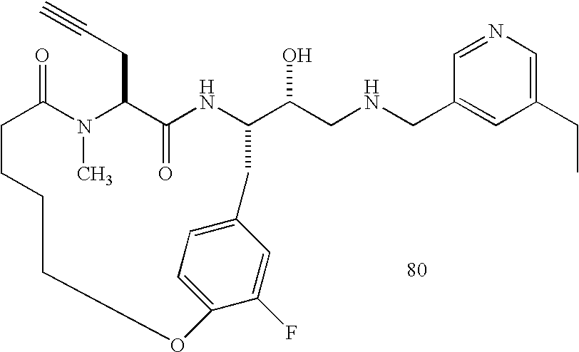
C1=NC=C(CC)C=C1CNCC(O)C1NC(=O)C(CC#C)N(C)C(=O)CCCCOC2=CC=C(C=C2F)C1
